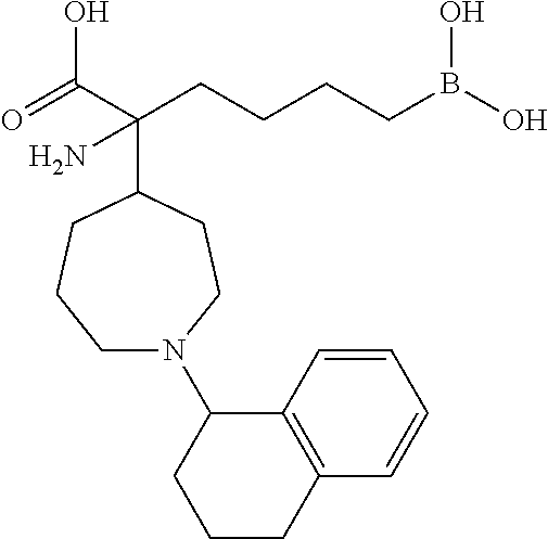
O=C(C(CCCCB(O)O)(N)C1CCCN(C2CCCC3=C2C=CC=C3)CC1)O
